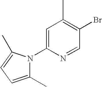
C1(C)=CC=C(C)N1C1=CC(C)=C(Br)C=N1
